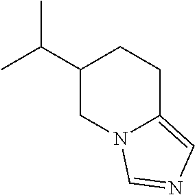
C1(C(C)C)CN2C(=CN=C2)CC1
